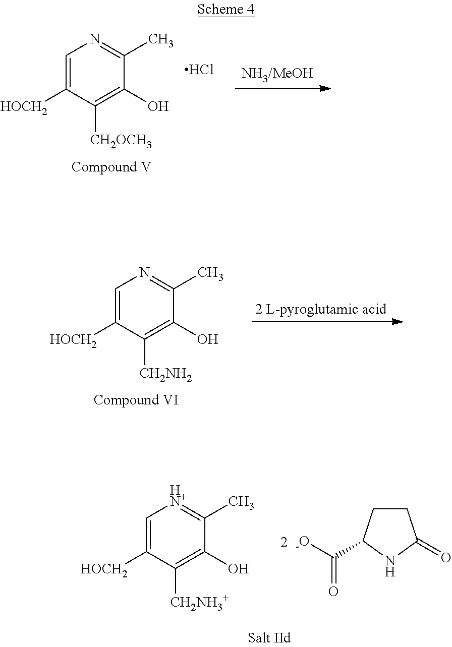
C1=C([HOCH2])C([CH2OCH3])=C(O)C(C)=N1.Cl.C1=C([HOCH2])C([CH2NH2])=C(O)C(C)=N1.C1=C([HOCH2])C([CH2NH3+])=C(O)C(C)=[HN+]1.C1CC(C([-O])=O)NC1=O
